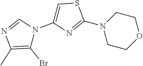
C1COCCN1C1=NC(N2C=NC(C)=C2Br)=CS1
